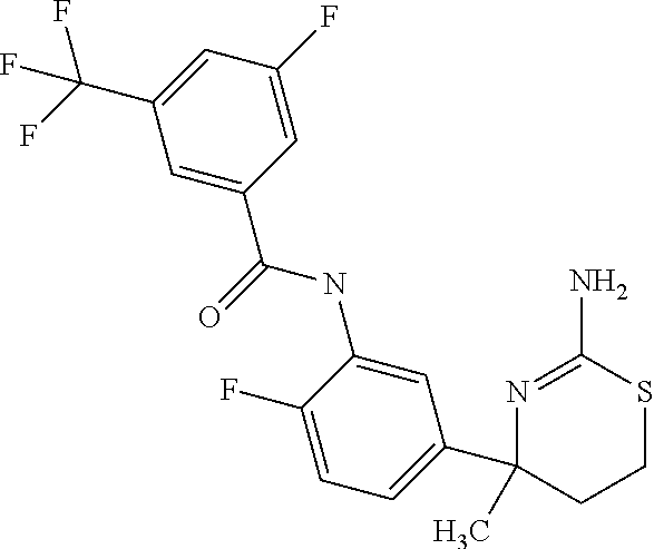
C1(C(NC2=CC(C3(C)CCSC(N)=N3)=CC=C2F)=O)=CC(C(F)(F)F)=CC(F)=C1
